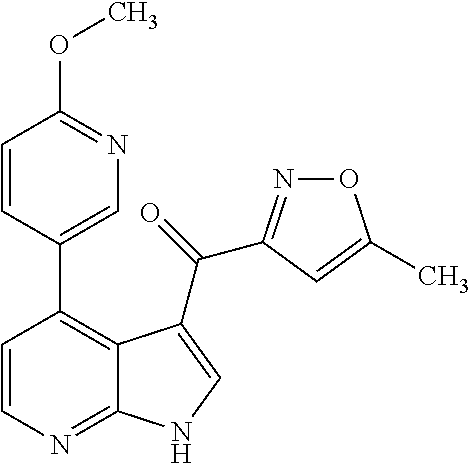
C12=NC=CC(C3=CN=C(OC)C=C3)=C1C(C(=O)C1=NOC(C)=C1)=CN2
